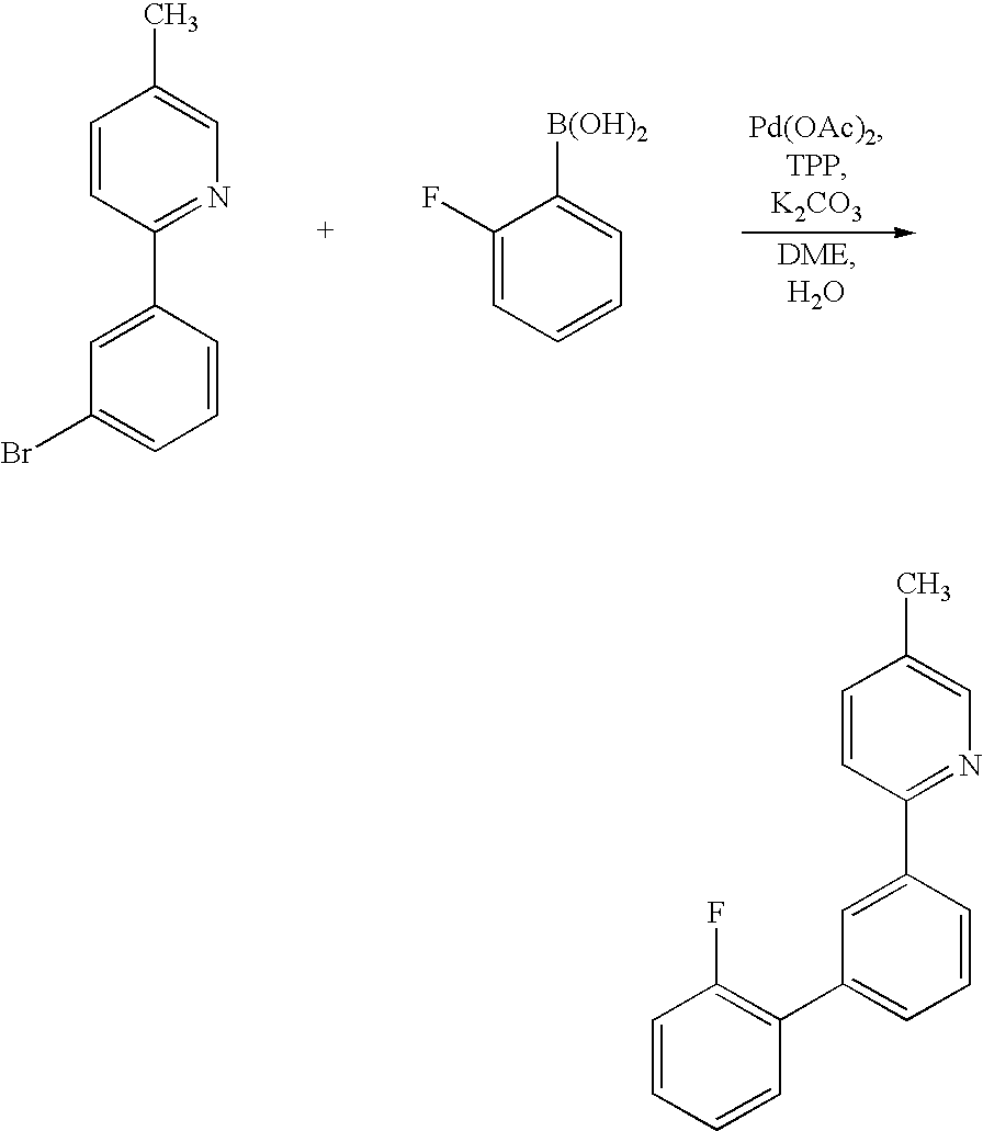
C1=CC(C2=CC(Br)=CC=C2)=NC=C1C.C1(F)=CC=CC=C1[B(OH)2].C1=CC(C2=CC(C3=C(F)C=CC=C3)=CC=C2)=NC=C1C
